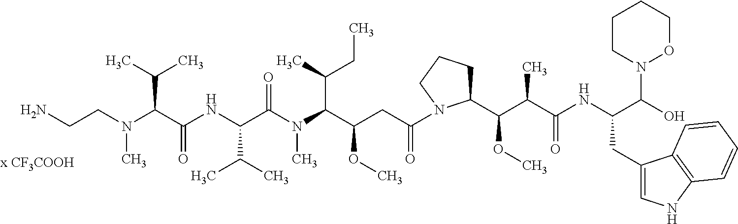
C(CN(C(C(NC(C(N(C(C(CC(=O)N1C(C(C(C(NC(C(O)N2OCCCC2)CC2=CNC3=C2C=CC=C3)=O)C)OC)CCC1)OC)C(C)CC)C)=O)C(C)C)=O)C(C)C)C)N
